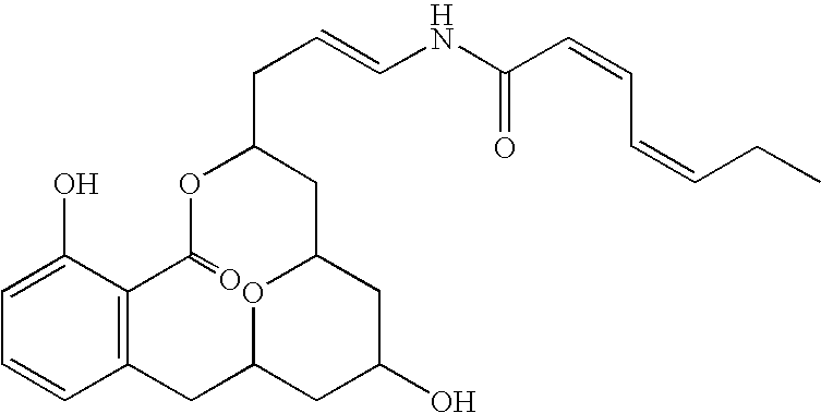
C1=C(O)C2=C(C=C1)CC1OC(CC(O)C1)CC(CC=CNC(C=CC=CCC)=O)OC2=O
